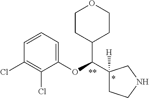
C1=CC=C(OC(C2CCOCC2)C2([H])CCNC2)C(Cl)=C1Cl
